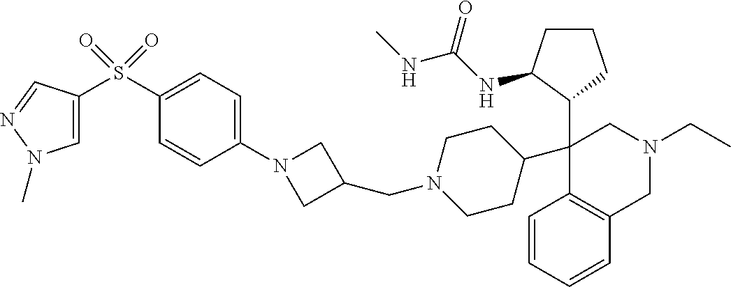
C1(S(=O)(=O)C2=CN(C)N=C2)=CC=C(N2CC(CN3CCC(C4(C5C(NC(NC)=O)CCC5)C5=C(C=CC=C5)CN(CC)C4)CC3)C2)C=C1
